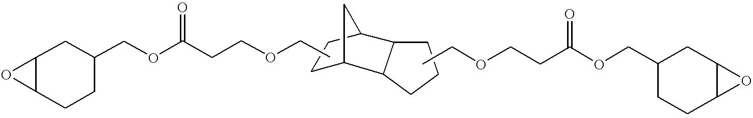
C1CCC2C3CCC(C12)C3.O1C2C1CC(COC(CCOCC)=O)CC2.CCOCCC(OCC1CCC2C(C1)O2)=O
